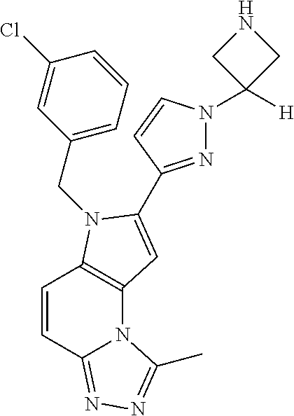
ClC1=CC(CN2C3=C(N4C(=NN=C4C)C=C3)C=C2C2=NN(C3([H])CNC3)C=C2)=CC=C1
